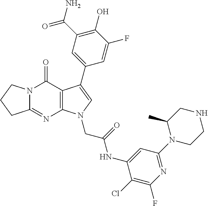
C12=NC3=C(C(=O)N1CCC2)C(C1=CC(C(N)=O)=C(O)C(F)=C1)=CN3CC(NC1=CC(N2CCNCC2C)=NC(F)=C1Cl)=O
